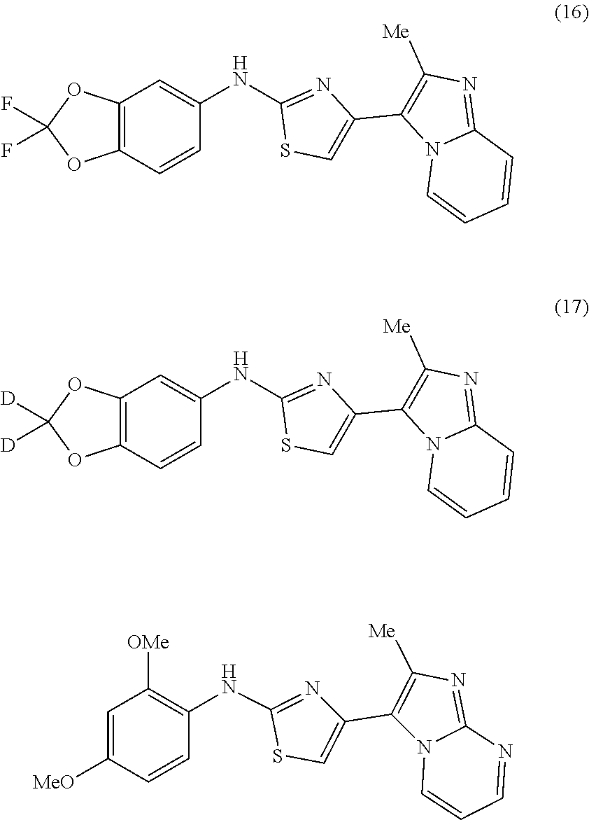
C1=CN2C(=NC([Me])=C2C2=CSC(NC3=CC4=C(OC(F)(F)O4)C=C3)=N2)C=C1.C1=CN2C(=NC([Me])=C2C2=CSC(NC3=CC4=C(OC([D])([D])O4)C=C3)=N2)C=C1.C1=CN2C(=NC([Me])=C2C2=CSC(NC3=C([OMe])C=C([MeO])C=C3)=N2)N=C1
